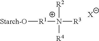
[Starch-O][R1]N([R4])([R2])[R3].[X]
